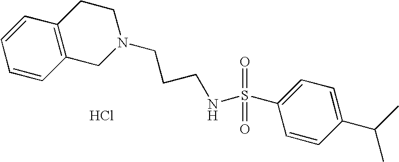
C1=CC2=C(C=C1)CCN(CCCNS(C1=CC=C(C(C)C)C=C1)(=O)=O)C2.Cl
